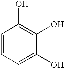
C1=CC=C(O)C(O)=C1O
